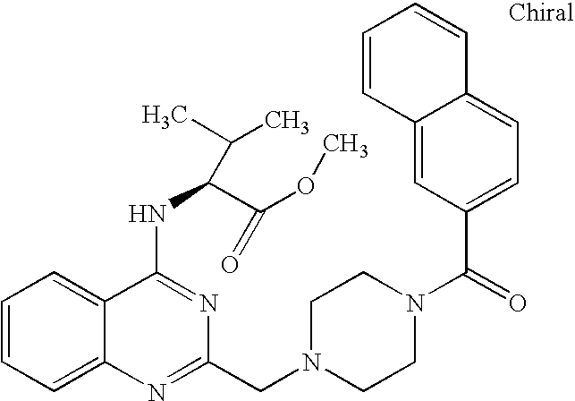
C1=CC=C2C(=C1)C(NC(C(OC)=O)C(C)C)=NC(CN1CCN(C(=O)C3=CC=C4C(=C3)C=CC=C4)CC1)=N2
